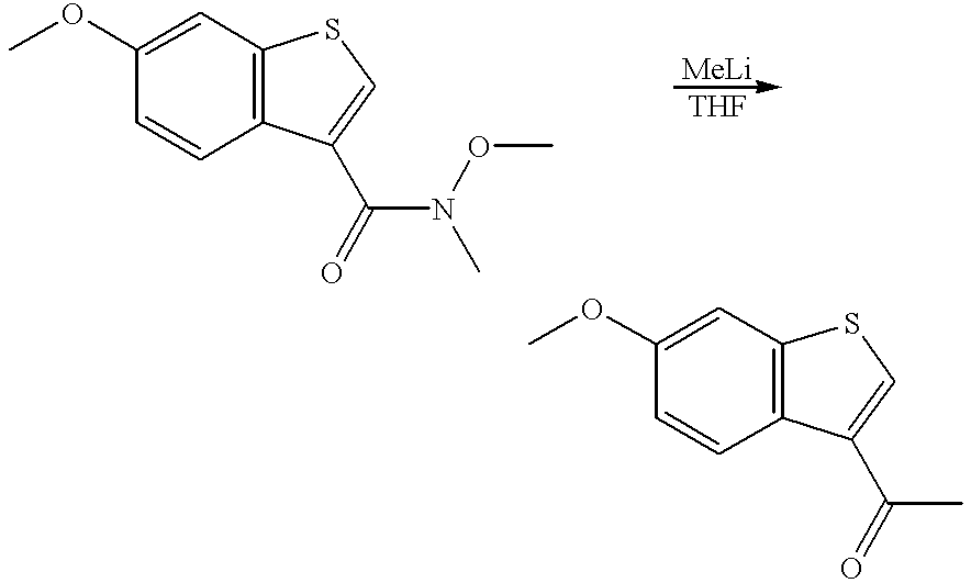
C1=CC2=C(C=C1OC)SC=C2C(C)=O.C1=CC2=C(C=C1OC)SC=C2C(N(OC)C)=O
